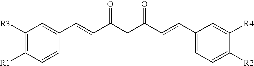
C1([R3])=C([R1])C=CC(C=CC(CC(C=CC2=CC=C([R2])C([R4])=C2)=O)=O)=C1
